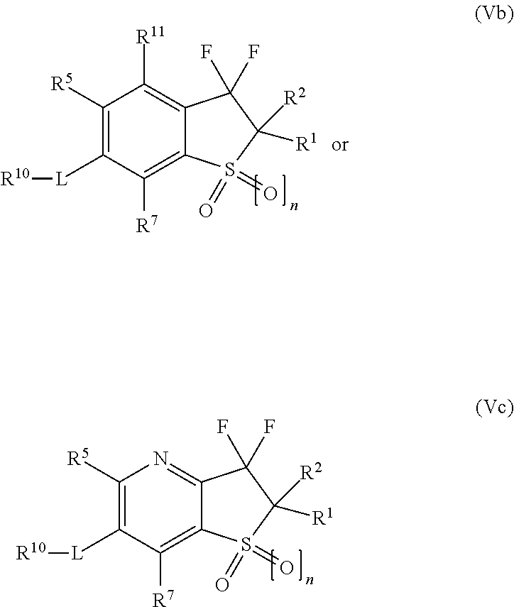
C1([R5])=C([L][R10])C([R7])=C2C(=N1)C(F)(F)C([R1])([R2])S2(=O)=O.C1([R5])=C([L][R10])C([R7])=C2C(=C1[R11])C(F)(F)C([R1])([R2])S2(=O)=O
